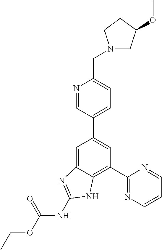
C1(C2=NC=CC=N2)=C2C(=CC(C3=CC=C(CN4CC(OC)CC4)N=C3)=C1)N=C(NC(OCC)=O)N2
